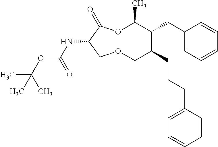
N(C1C(=O)OC(C)C(CC2=CC=CC=C2)C(CCCC2=CC=CC=C2)COC1)C(OC(C)(C)C)=O
